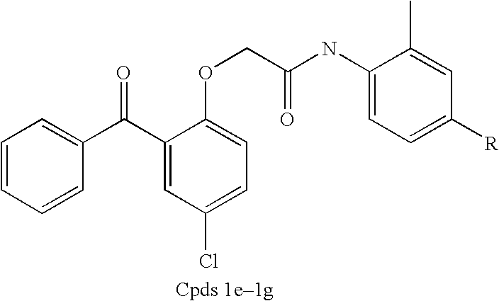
C1=CC=CC(C(C2=CC(Cl)=CC=C2OCC(NC2=CC=C([R])C=C2C)=O)=O)=C1
